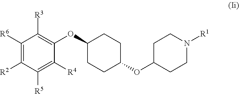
C1(OC2CCC(OC3CCN([R1])CC3)CC2)=C([R3])C([R6])=C([R2])C([R5])=C1[R4]
